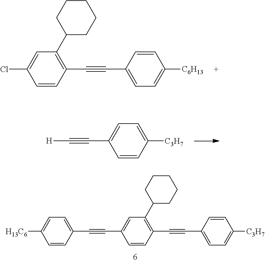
C1=CC(C#CC2=CC=C([C6H13])C=C2)=C(C2CCCCC2)C=C1Cl.C(#CC1=CC=C([C3H7])C=C1)[H].C1=CC(C#CC2=CC=C([C3H7])C=C2)=C(C2CCCCC2)C=C1C#CC1=CC=C([H13C6])C=C1
